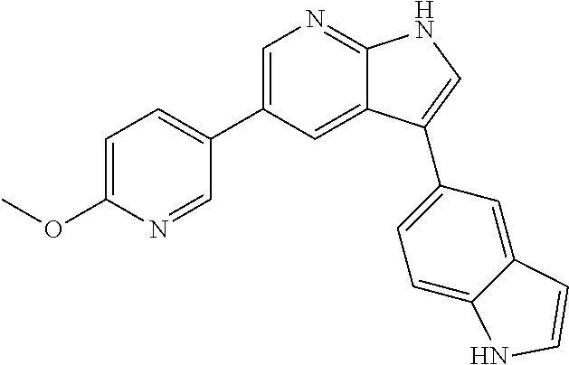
C1(C2=CC=C(OC)N=C2)=CN=C2C(=C1)C(C1=CC=C3C(=C1)C=CN3)=CN2
